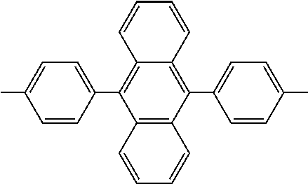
C1=CC(C2=C3C(=C(C4=CC=C(C)C=C4)C4=C2C=CC=C4)C=CC=C3)=CC=C1C
